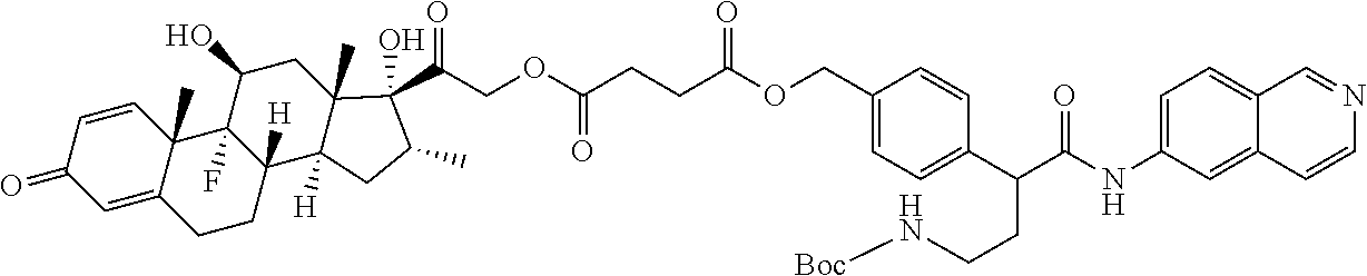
C1=CC2(C)C(=CC1=O)CCC1([H])C2(F)C(O)CC2(C)C1([H])CC(C)C2(C(=O)COC(CCC(OCC1=CC=C(C(C(NC2=CC=C3C(=C2)C=CN=C3)=O)CCN[Boc])C=C1)=O)=O)O
